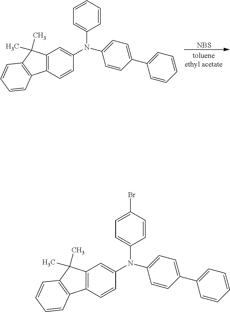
[NBS].C12=C(C=CC(N(C3=CC=CC=C3)C3=CC=C(C4=CC=CC=C4)C=C3)=C1)C1=C(C2(C)C)C=CC=C1.C12=C(C=CC(N(C3=CC=C(Br)C=C3)C3=CC=C(C4=CC=CC=C4)C=C3)=C1)C1=C(C2(C)C)C=CC=C1
